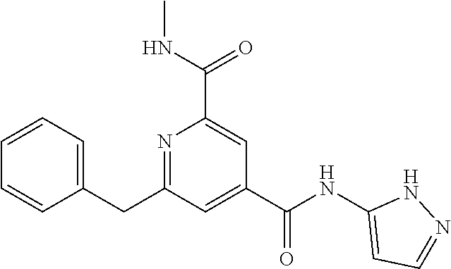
C1=CC=C(CC2=NC(C(NC)=O)=CC(C(NC3=CC=NN3)=O)=C2)C=C1
